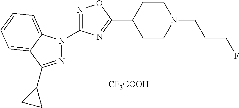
C1CC(C2=NC(N3N=C(C4CC4)C4=CC=CC=C34)=NO2)CCN1CCCF.[CF3COOH]
